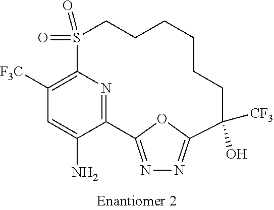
C1([F3C])=C2N=C(C(N)=C1)C1=NN=C(O1)C([CF3])(O)CCCCCCS2(=O)=O
